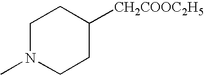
C1N(C)CCC([CH2COOC2H5])C1
